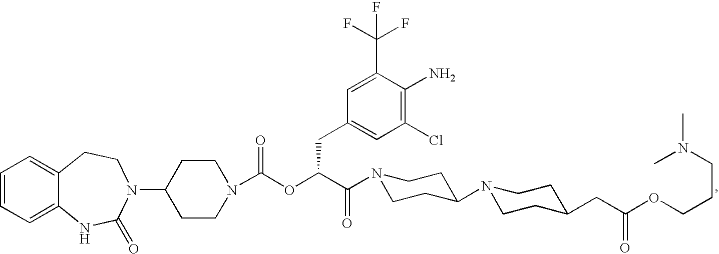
C1=CC=C2C(=C1)CCN(C1CCN(C(OC(C(=O)N3CCC(N4CCC(CC(OCCCN(C)C)=O)CC4)CC3)CC3=CC(Cl)=C(N)C(C(F)(F)F)=C3)=O)CC1)C(=O)N2
